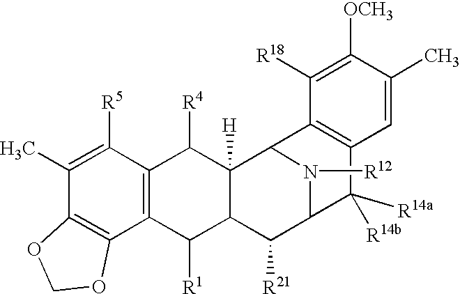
C1(C)=C([R5])C2=C(C3=C1OCO3)C([R1])C1C([H])(C2[R4])C2N([R12])C(C1[R21])C([R14a])([R14b])C1=C2C([R18])=C([OCH3])C(C)=C1
